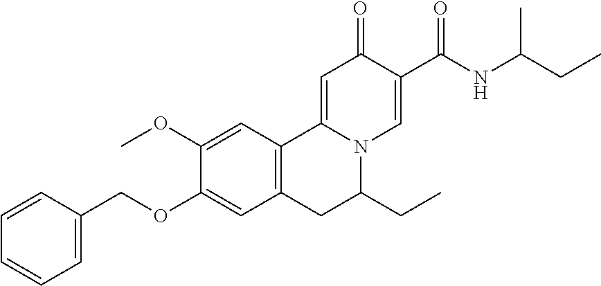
C1(OC)=CC2=C(C=C1OCC1=CC=CC=C1)CC(CC)N1C2=CC(=O)C(C(NC(CC)C)=O)=C1
